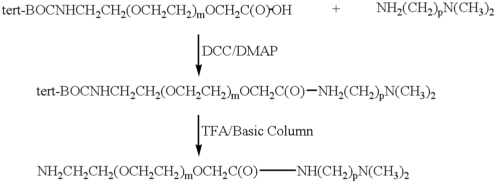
[tert-BOCNHCH2CH2(OCH2CH2)mOCH2C(O)]O.[tert-BOCNHCH2CH2(OCH2CH2)mOCH2C(O)][NH2(CH2)pN(CH3)2].[NH2CH2CH2(OCH2CH2)mOCH2C(O)][NH(CH2)pN(CH3)2]
